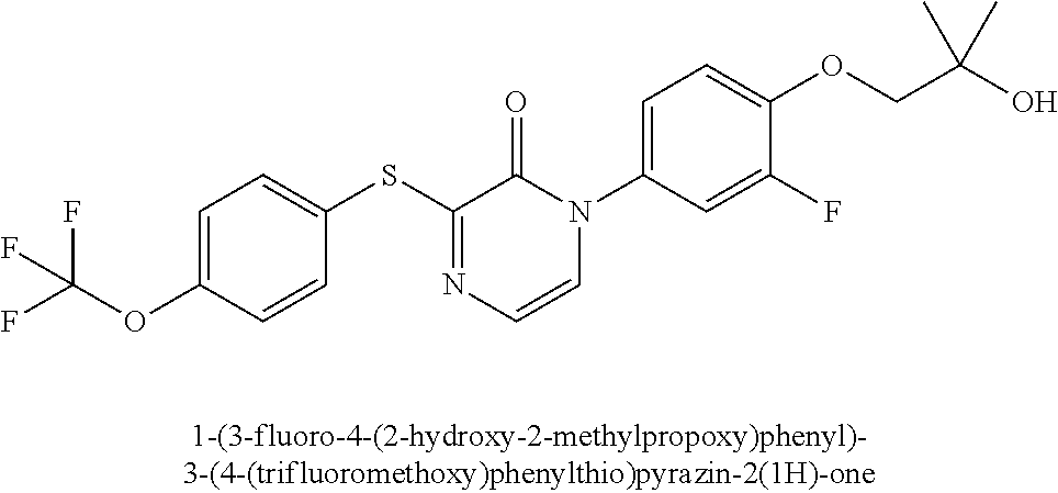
C1(SC2=NC=CN(C3=CC=C(OCC(O)(C)C)C(F)=C3)C2=O)=CC=C(OC(F)(F)F)C=C1
